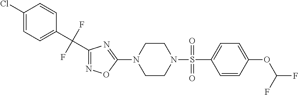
N1=C(C(C2=CC=C(Cl)C=C2)(F)F)N=C(N2CCN(S(=O)(C3=CC=C(OC(F)F)C=C3)=O)CC2)O1
